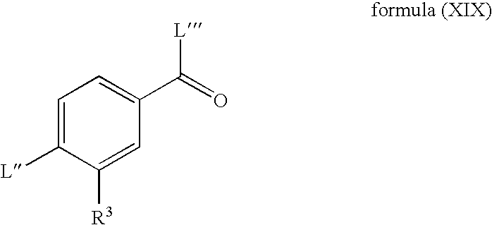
C1=C([L])C([R3])=CC(C(=O)[L])=C1
